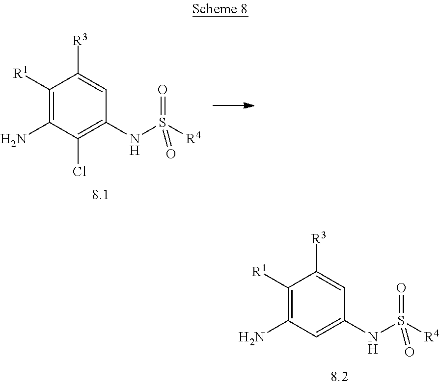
C1([R1])=C(N)C(Cl)=C(NS([R4])(=O)=O)C=C1[R3].C1([R1])=C(N)C=C(NS([R4])(=O)=O)C=C1[R3]
